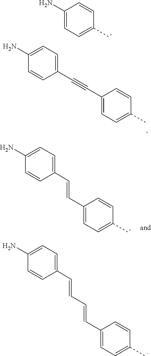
C1(N)=CC=C(C#CC2=CC=C(C)C=C2)C=C1.C1(N)=CC=C(C=CC2=CC=C(C)C=C2)C=C1.C1(N)=CC=C(C)C=C1.C1(N)=CC=C(C=CC=CC2=CC=C(C)C=C2)C=C1
